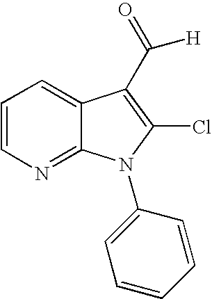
C1=CN=C2C(=C1)C(C(=O)[H])=C(Cl)N2C1=CC=CC=C1
